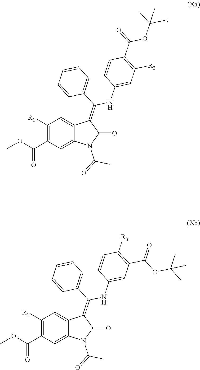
C1=C2C(=CC(C(OC)=O)=C1[R1])N(C(=O)C)C(=O)C2=C(C1=CC=CC=C1)NC1=CC([R2])=C(C(OC(C)(C)C)=O)C=C1.C1=C2C(=CC(C(OC)=O)=C1[R1])N(C(=O)C)C(=O)C2=C(C1=CC=CC=C1)NC1=CC(C(OC(C)(C)C)=O)=C([R3])C=C1
